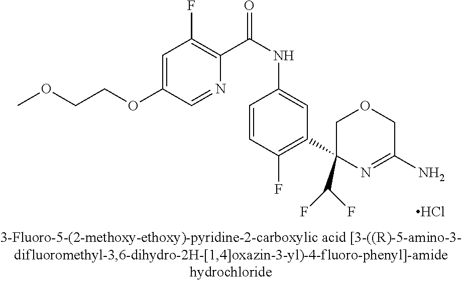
Cl.C1(C2(C(F)F)N=C(N)COC2)=C(F)C=CC(NC(C2=C(F)C=C(OCCOC)C=N2)=O)=C1
